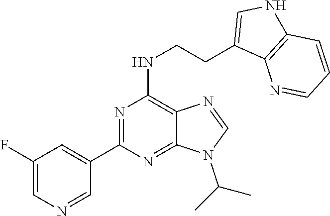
N1=CN(C(C)C)C2=NC(C3=CC(F)=CN=C3)=NC(NCCC3=CNC4=C3N=CC=C4)=C12
